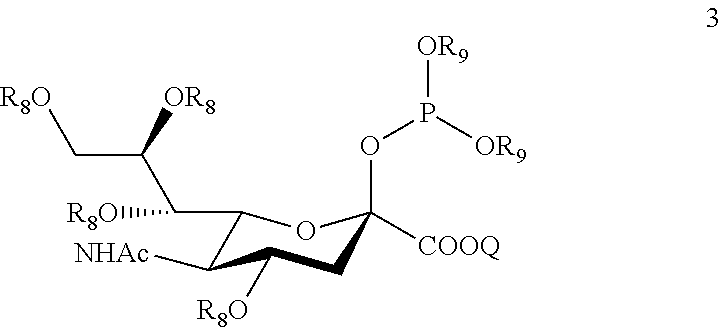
C1(C([R8O])C([OR8])C[R8O])C([NHAc])C([R8O])CC(OP([OR9])[OR9])([COOQ])O1
